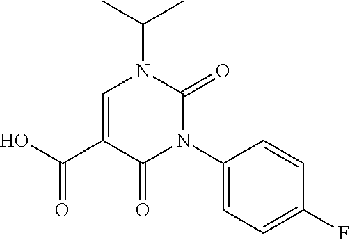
C1=C(C(=O)O)C(=O)N(C2=CC=C(F)C=C2)C(=O)N1C(C)C
